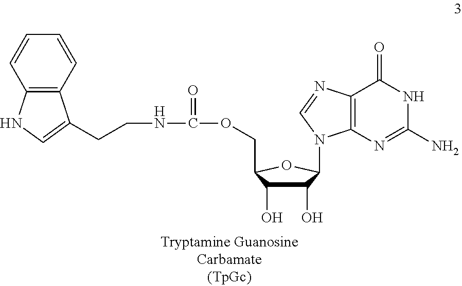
C12=C(C=CC=C1)C(CCNC(OCC1C(O)C(O)C(N3C4=C(C(=O)NC(N)=N4)N=C3)O1)=O)=CN2
